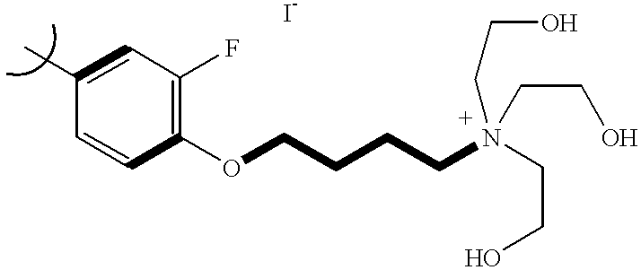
C1(C)=CC(F)=C(OCCCCN(CCO)(CCO)CCO)C=C1
